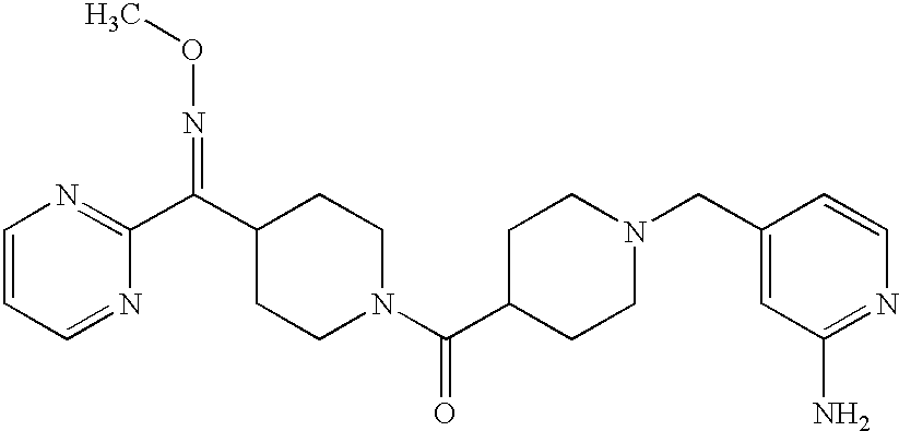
C1=CC=NC(C(=NOC)C2CCN(C(=O)C3CCN(CC4=CC(N)=NC=C4)CC3)CC2)=N1
